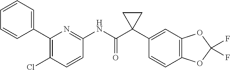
C1(C2=CC=CC=C2)=C(Cl)C=CC(NC(C2(C3=CC4=C(C=C3)OC(F)(F)O4)CC2)=O)=N1
